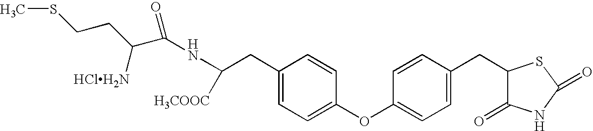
C1(CC(NC(C(CCSC)[HClH2N])=O)[H3COOC])=CC=C(OC2=CC=C(CC3C(=O)NC(=O)S3)C=C2)C=C1
